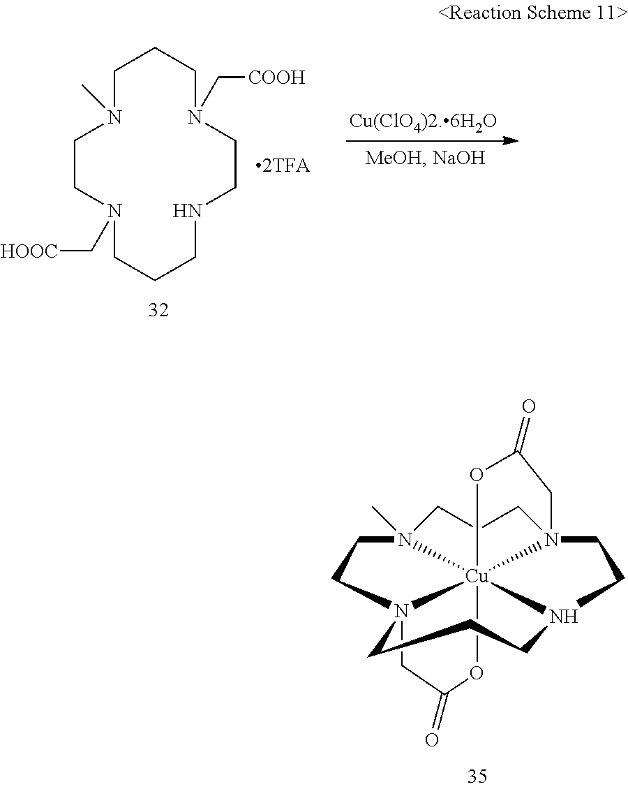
C1CCN(C[COOH])CCNCCCN(C[HOOC])CCN1C.C1N23CCN4(C)CCCN56CCN([Cu]452(OC1=O)OC(=O)C6)CCC3
